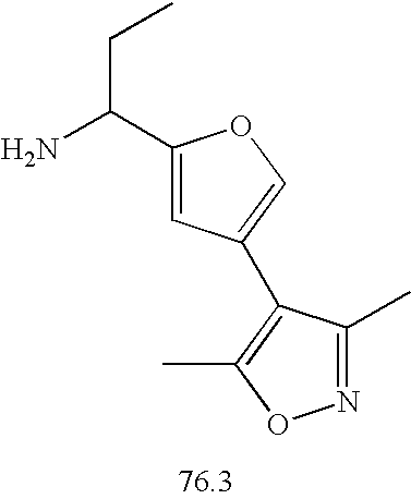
C1(C(N)CC)=CC(C2=C(C)ON=C2C)=CO1
